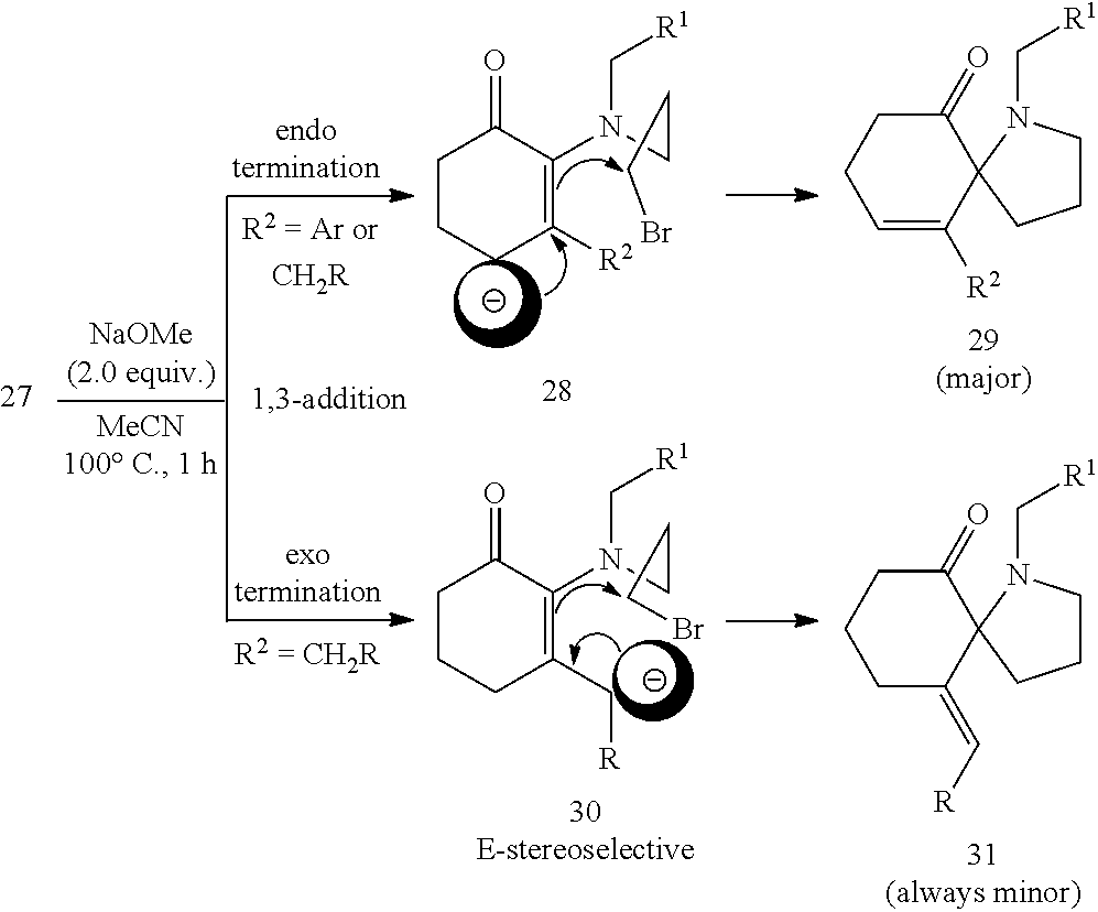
C1CCC([R2])=C(N(CCCBr)C[R1])C1=O.C1CCC(C[R])=C(N(CCCBr)C[R1])C1=O.C1=C([R2])C2(C(=O)CC1)CCCN2C[R1].C1C(=C[R])C2(C(=O)CC1)CCCN2C[R1]
